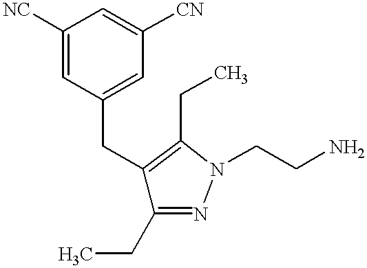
C(C1=CC([CN])=CC([NC])=C1)C1=C(CC)N(CCN)N=C1CC
